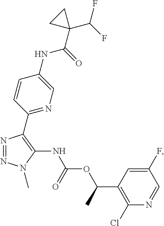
N1=NN(C)C(NC(OC(C2=C(Cl)N=CC(F)=C2)C)=O)=C1C1=NC=C(NC(=O)C2(C(F)F)CC2)C=C1
